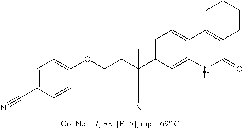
C1(OCCC(C2=CC=C3C(=C2)NC(=O)C2=C3CCCC2)(C#N)C)=CC=C(C#N)C=C1
